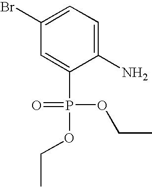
C1=C(Br)C=C(P(=O)(OCC)OCC)C(N)=C1
